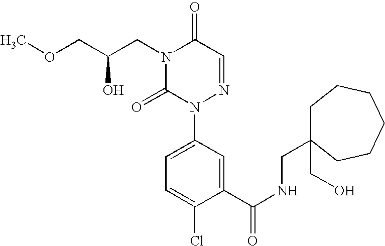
N1(CC(COC)O)C(=O)N(C2=CC=C(Cl)C(C(NCC3(CO)CCCCCC3)=O)=C2)N=CC1=O
